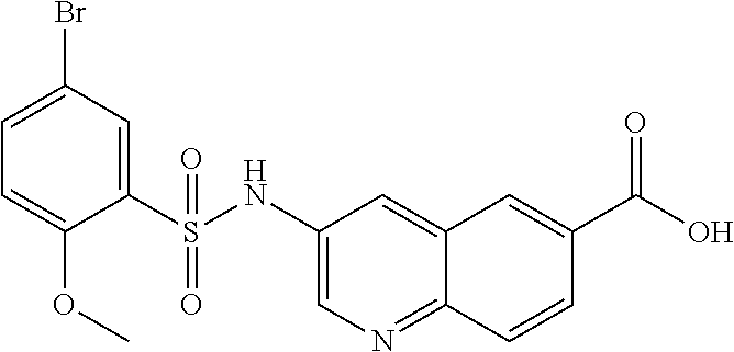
C1=C(Br)C=C(S(NC2=CN=C3C(=C2)C=C(C(=O)O)C=C3)(=O)=O)C(OC)=C1
